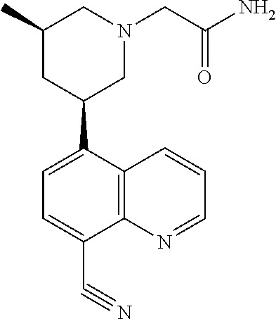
C1=C(C2CN(CC(N)=O)CC(C)C2)C2=C(C(C#N)=C1)N=CC=C2
